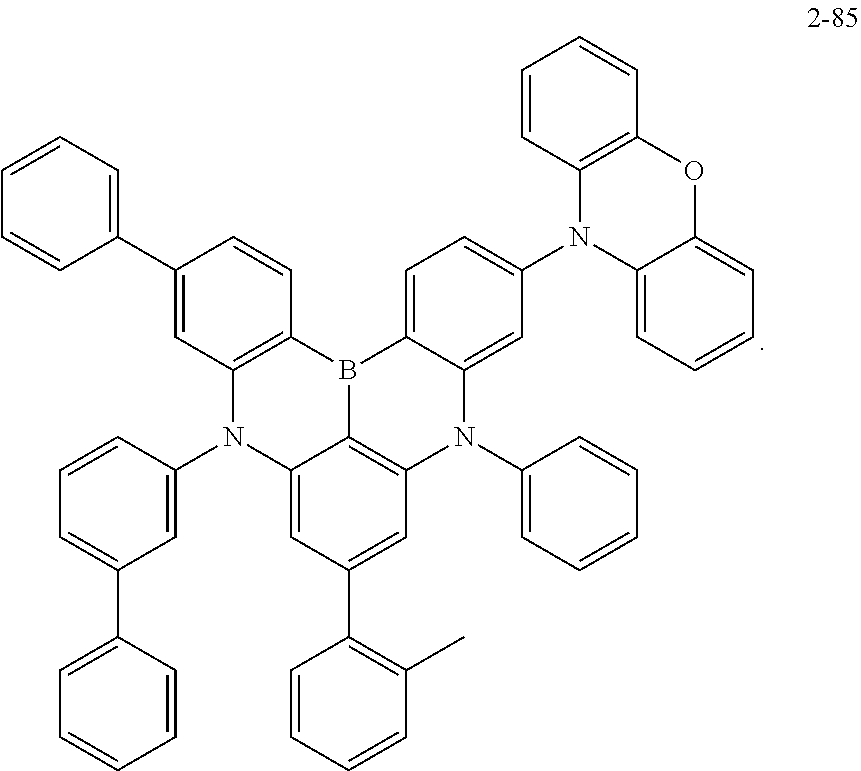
C1(C2=CC=CC=C2)=CC2=C(C=C1)B1C3=C(N(C4=CC=CC=C4)C4=CC(N5C6=CC=CC=C6OC6=C5C=CC=C6)=CC=C14)C=C(C1=C(C)C=CC=C1)C=C3N2C1=CC(C2=CC=CC=C2)=CC=C1
